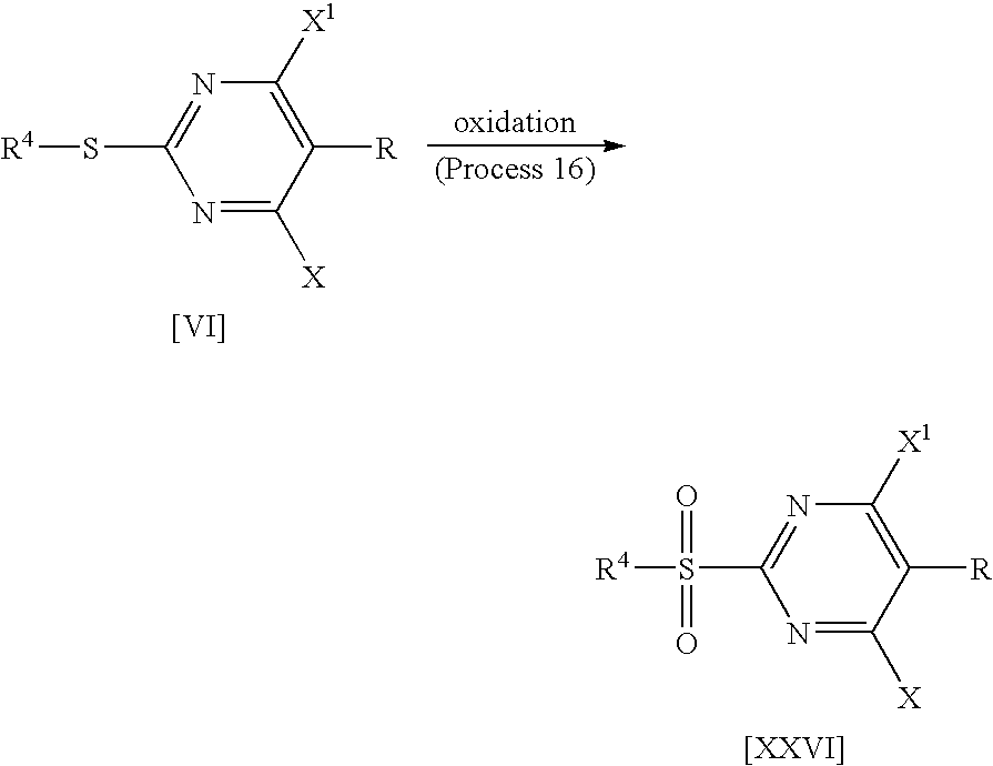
N1=C(S[R4])N=C([X])C([R])=C1[X1].[[VI]].N1=C(S([R4])(=O)=O)N=C([X])C([R])=C1[X1].[[XXVI]]
